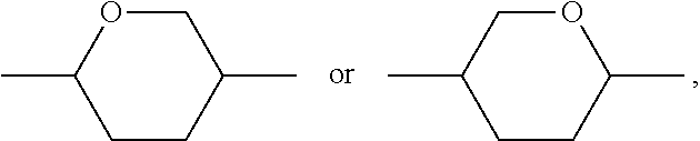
O1CC(C)CCC1C.C1OC(C)CCC1C
